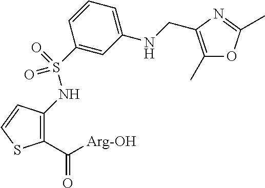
C1(C([Arg-OH])=O)=C(NS(C2=CC(NCC3=C(C)OC(C)=N3)=CC=C2)(=O)=O)C=CS1
